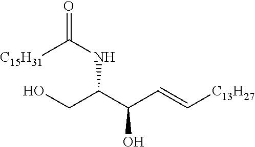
C(O)C(C(C=C[C13H27])O)NC(=O)[C15H31]
